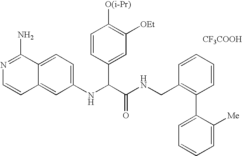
C1(NC(C(NCC2=C(C3=CC=CC=C3[Me])C=CC=C2)=O)C2=CC([OEt])=C([O(i-Pr)])C=C2)=CC=C2C(=C1)C=CN=C2N.[CF3COOH]
